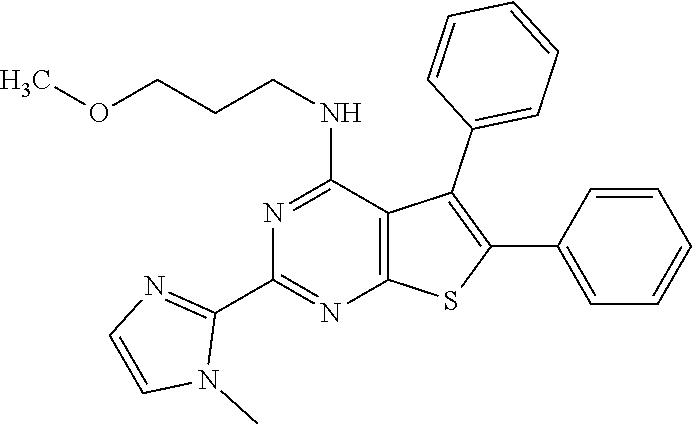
C1(C2=NC3=C(C(NCCCOC)=N2)C(C2=CC=CC=C2)=C(C2=CC=CC=C2)S3)=NC=CN1C
